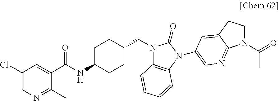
C1(Cl)=CN=C(C)C(C(NC2CCC(CN3C4=C(N(C5=CN=C6C(=C5)CCN6C(C)=O)C3=O)C=CC=C4)CC2)=O)=C1
